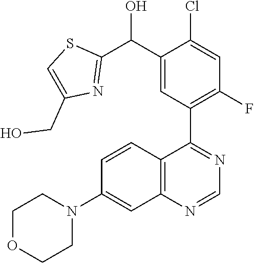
C1OCCN(C2=CC3=C(C=C2)C(C2=C(F)C=C(Cl)C(C(C4=NC(CO)=CS4)O)=C2)=NC=N3)C1
